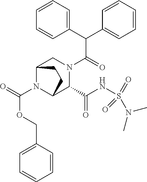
C(N1C2C(C(NS(=O)(=O)N(C)C)=O)N(C(C(C3=CC=CC=C3)C3=CC=CC=C3)=O)CC1CC2)(=O)OCC1=CC=CC=C1
